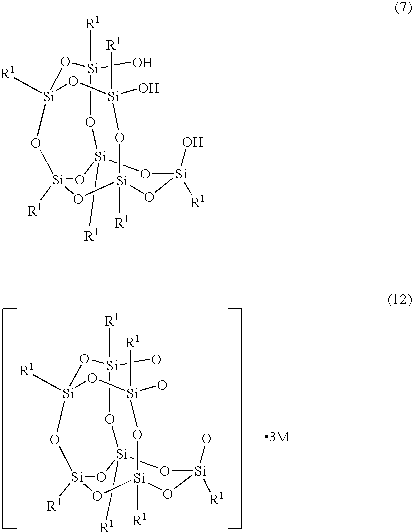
O1[Si]2([R1])O[Si](O)([R1])O[Si]3([R1])O[Si]([R1])(O2)O[Si]([R1])(O[Si]([R1])(O)O3)O[Si]1(O)[R1].O1[Si]2([R1])O[Si](O)([R1])O[Si]3([R1])O[Si]([R1])(O2)O[Si]([R1])(O[Si]([R1])(O)O3)O[Si]1(O)[R1]
